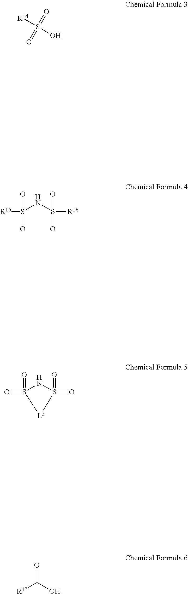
[R14]S(O)(=O)=O.S(NS([R16])(=O)=O)([R15])(=O)=O.O=S1(=O)NS(=O)(=O)[L5]1.O=C([OH])[R17]
